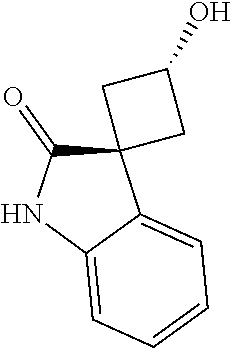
C12=CC=CC=C1C1(C(=O)N2)CC(O)C1
